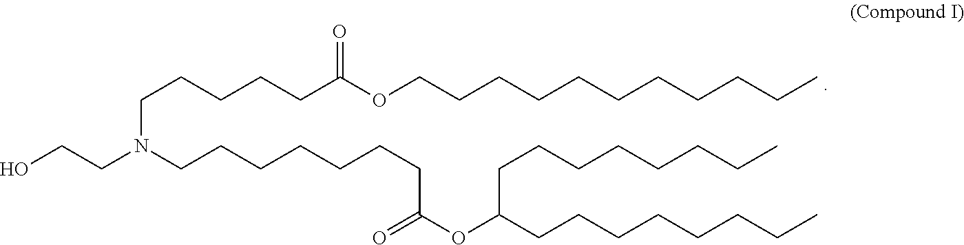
OCCN(CCCCCC(OCCCCCCCCCCC)=O)CCCCCCCC(OC(CCCCCCCC)CCCCCCCC)=O
